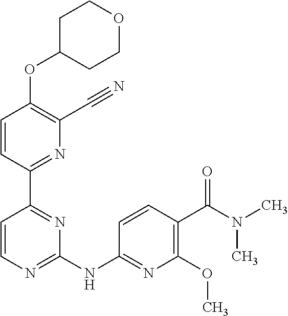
O(C1=C(C#N)N=C(C2=NC(NC3=NC(OC)=C(C(N(C)C)=O)C=C3)=NC=C2)C=C1)C1CCOCC1
